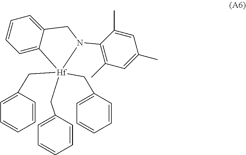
N1(C2=C(C)C=C(C)C=C2C)[Hf](CC2=CC=CC=C2)(CC2=CC=CC=C2)(CC2=CC=CC=C2)C2=CC=CC=C2C1
